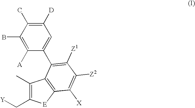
C1([A])=C(B)C(C)=C([D])C=C1C1=C([Z1])C([Z2])=C([X])C2=C1C(C)=C(C[Y])[E]2
